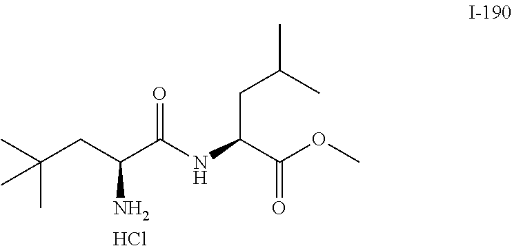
C(C(C(=O)NC(C(=O)OC)CC(C)C)N)C(C)(C)C.Cl
